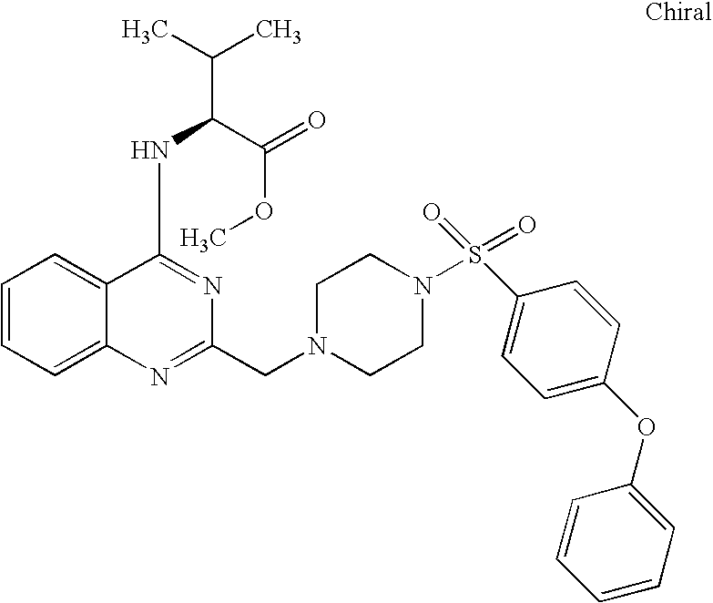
C1=CC=C2C(=C1)C(NC(C(OC)=O)C(C)C)=NC(CN1CCN(S(C3=CC=C(OC4=CC=CC=C4)C=C3)(=O)=O)CC1)=N2
